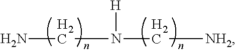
NCN(C[NH2])[H]
